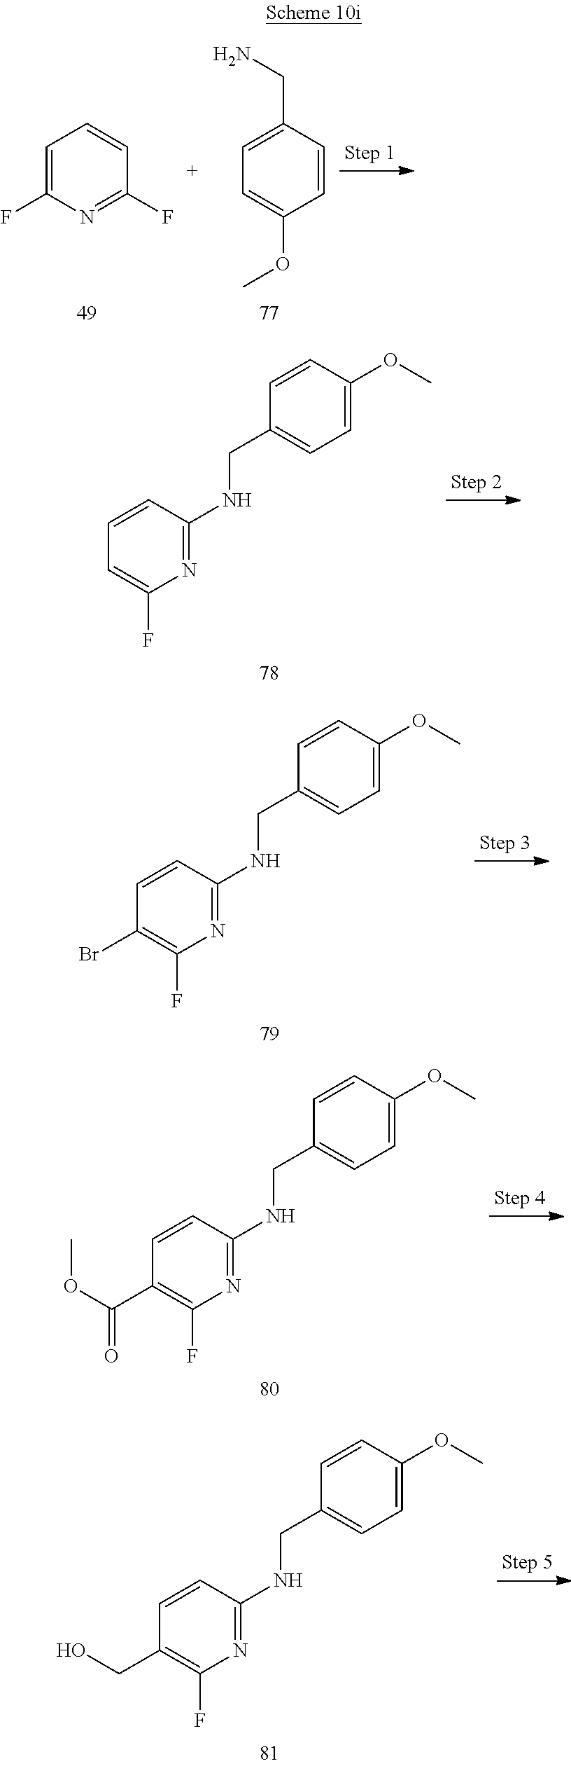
C1=C(F)N=C(F)C=C1.C1=C(CN)C=CC(OC)=C1.N1=C(NCC2=CC=C(OC)C=C2)C=CC=C1F.N1=C(NCC2=CC=C(OC)C=C2)C=CC(Br)=C1F.N1=C(NCC2=CC=C(OC)C=C2)C=CC(C(OC)=O)=C1F.N1=C(NCC2=CC=C(OC)C=C2)C=CC(CO)=C1F
